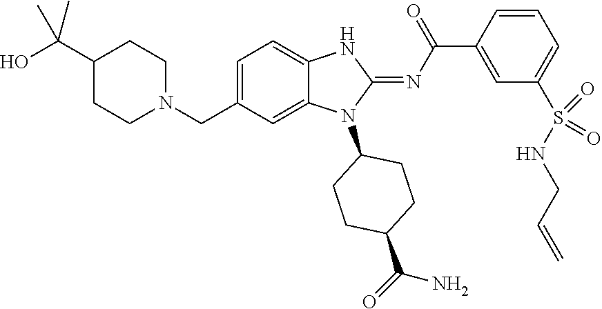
C1=CC(C(N=C2N(C3CCC(C(N)=O)CC3)C3=CC(CN4CCC(C(O)(C)C)CC4)=CC=C3N2)=O)=CC(S(NCC=C)(=O)=O)=C1
